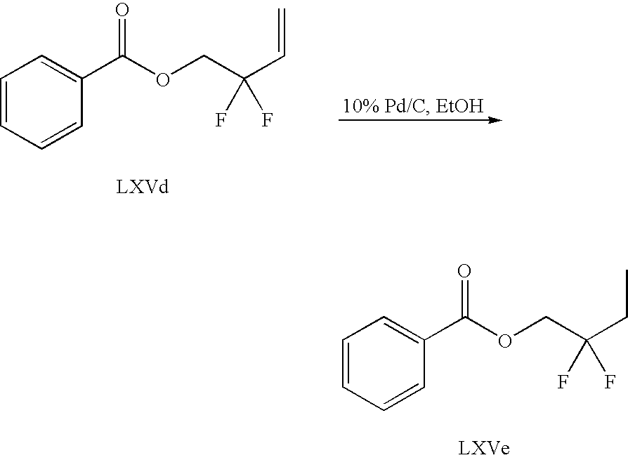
C1=CC=CC(C(=O)OCC(C=C)(F)F)=C1.C1=CC=CC(C(=O)OCC(CC)(F)F)=C1
